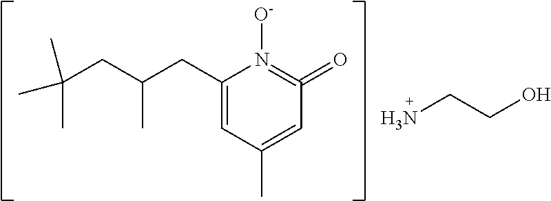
C1(CC(CC(C)(C)C)C)=CC(C)=CC(=O)=N1[O-].NCCO
